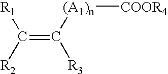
C([R1])([R2])=C([R3])[(A1)n][COOR4]
